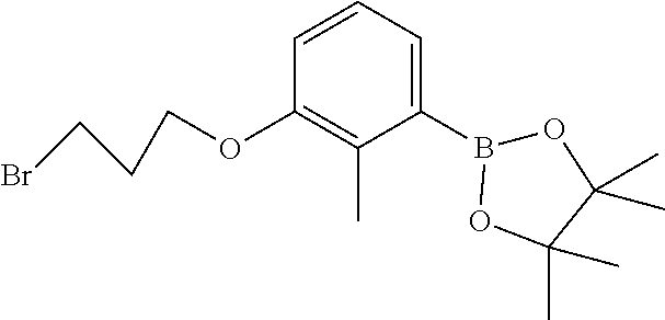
C1(B2OC(C)(C)C(C)(C)O2)=CC=CC(OCCCBr)=C1C
